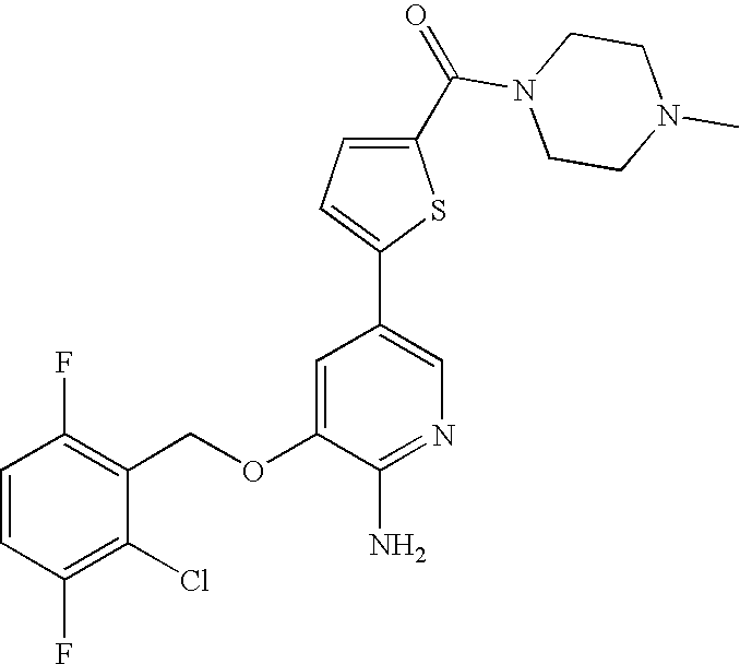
C1=CC(F)=C(Cl)C(COC2=CC(C3=CC=C(C(=O)N4CCN(C)CC4)S3)=CN=C2N)=C1F
